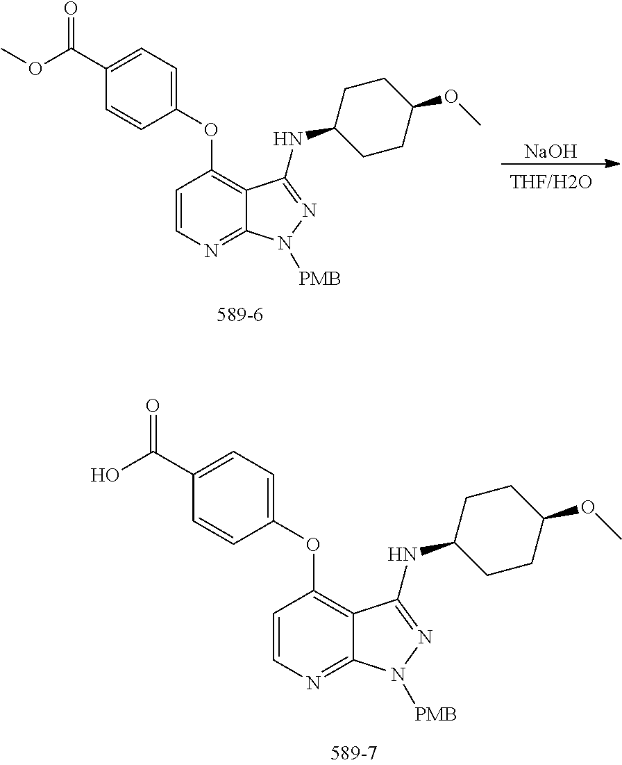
C1(C(O)=O)=CC=C(OC2=C3C(=NC=C2)N([PMB])N=C3NC2CCC(OC)CC2)C=C1.C1(C(OC)=O)=CC=C(OC2=C3C(=NC=C2)N([PMB])N=C3NC2CCC(OC)CC2)C=C1.[NaOH].[THF/H2O]
